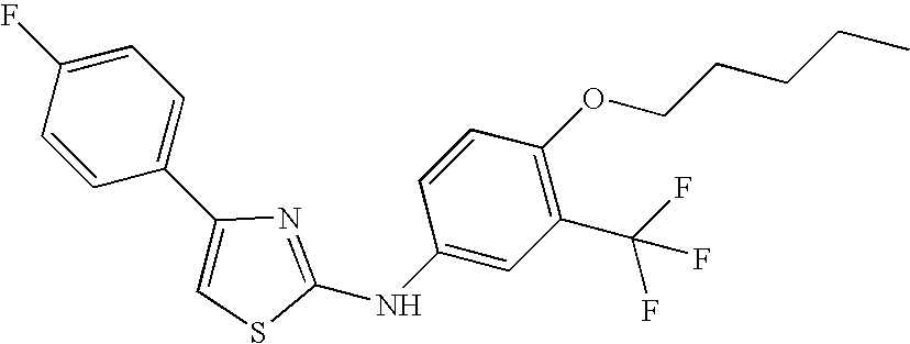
C1=CC(C2=CSC(NC3=CC(C(F)(F)F)=C(OCCCCC)C=C3)=N2)=CC=C1F
